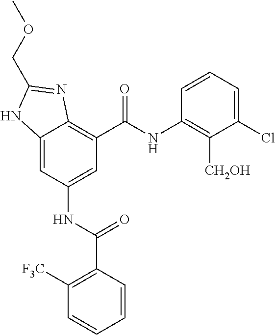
C12=CC(NC(C3=C([F3C])C=CC=C3)=O)=CC(C(NC3=C([CH2OH])C(Cl)=CC=C3)=O)=C1N=C(COC)N2
